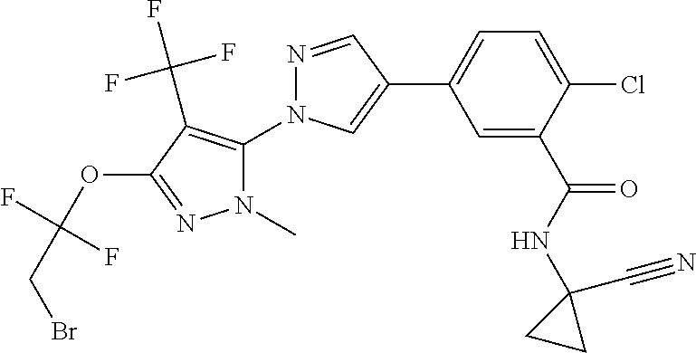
C1=C(C(NC2(C#N)CC2)=O)C(Cl)=CC=C1C1=CN(C2=C(C(F)(F)F)C(OC(CBr)(F)F)=NN2C)N=C1
